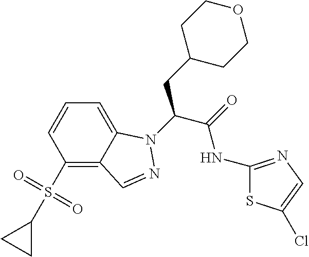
C1=C2C(=C(S(C3CC3)(=O)=O)C=C1)C=NN2C(C(=O)NC1=NC=C(Cl)S1)CC1CCOCC1
